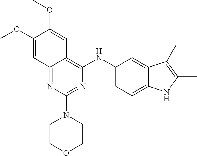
C12=NC(N3CCOCC3)=NC(NC3=CC=C4C(=C3)C(C)=C(C)N4)=C1C=C(OC)C(OC)=C2
